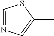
C1=NC=C(C)S1
